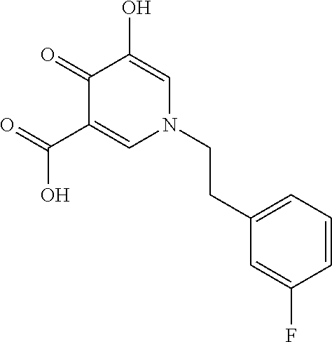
O=C(C1=CN(CCC2=CC=CC(F)=C2)C=C(O)C1=O)O
